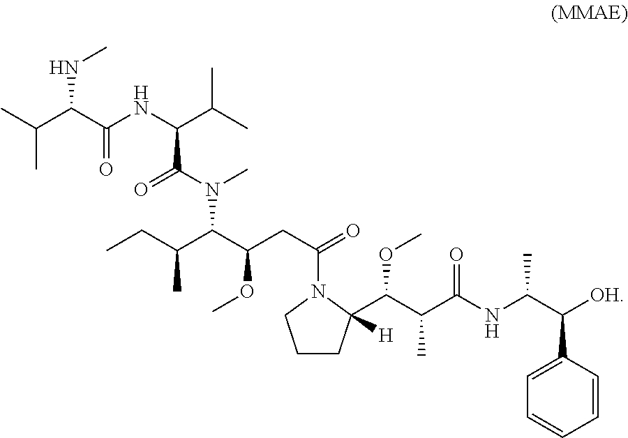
CCC(C(C(CC(=O)N1CCCC1(C(C(C(NC(C([OH])C1=CC=CC=C1)C)=O)C)OC)[H])OC)N(C(=O)C(NC(C(C(C)C)NC)=O)C(C)C)C)C
